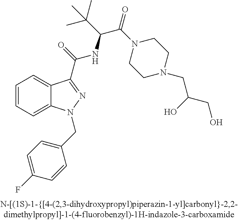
C1=CC=C2C(=C1)C(C(=O)NC(C(=O)N1CCN(CC(CO)O)CC1)C(C)(C)C)=NN2CC1=CC=C(F)C=C1
